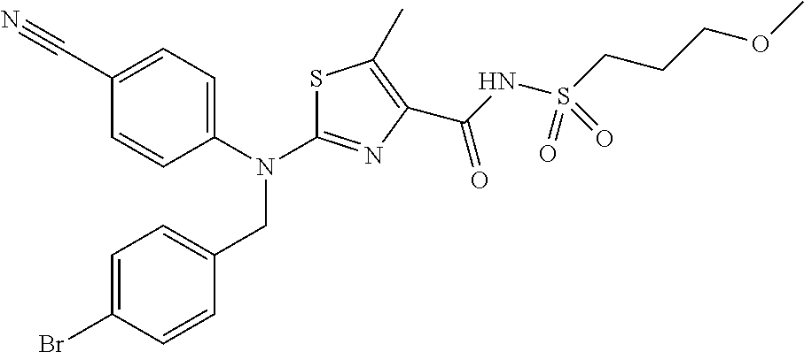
C1(C#N)=CC=C(N(C2=NC(C(NS(CCCOC)(=O)=O)=O)=C(C)S2)CC2=CC=C(Br)C=C2)C=C1
